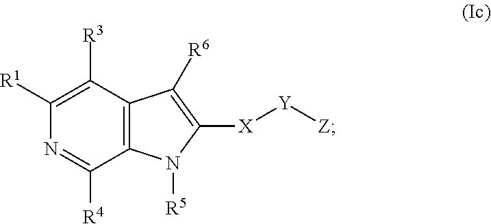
C12=C(C([R3])=C([R1])N=C1[R4])C([R6])=C([X][Y][Z])N2[R5]
